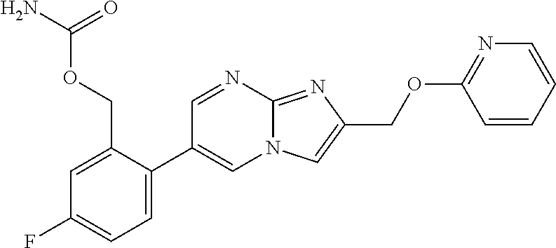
C1=C(C2=CN3C(=NC(COC4=NC=CC=C4)=C3)N=C2)C(COC(N)=O)=CC(F)=C1
